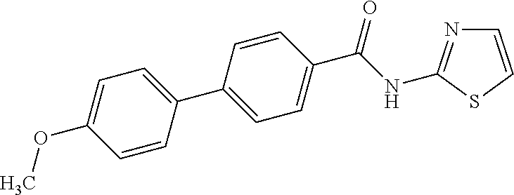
C1=CSC(NC(C2=CC=C(C3=CC=C(OC)C=C3)C=C2)=O)=N1
